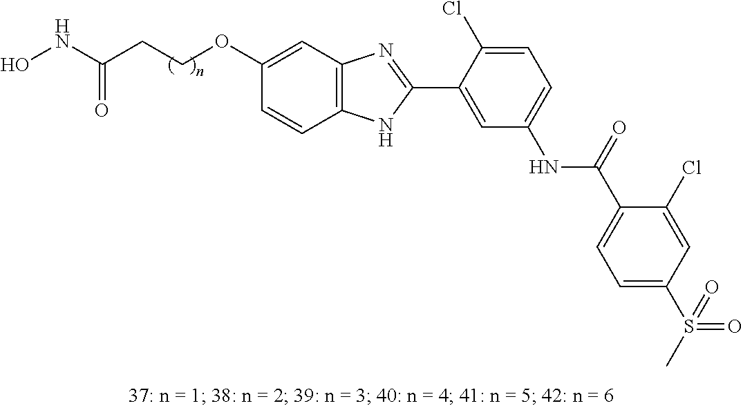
C1(C2=CC(NC(C3=CC=C(S(=O)(C)=O)C=C3Cl)=O)=CC=C2Cl)=NC2=C(N1)C=CC(OCCC(=O)NO)=C2
